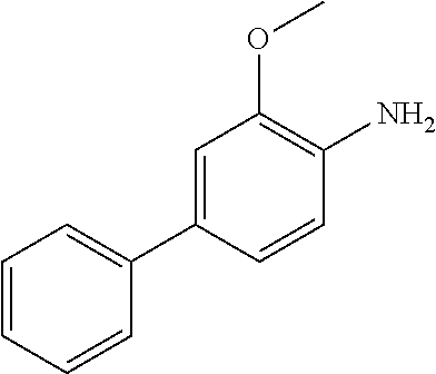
O(C)C1=C(N)C=CC(C2=CC=CC=C2)=C1
